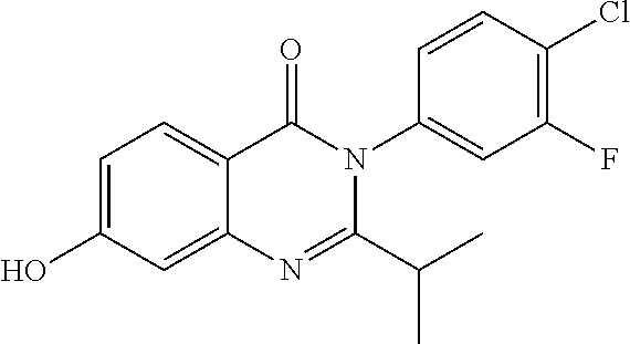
C1=C(O)C=C2C(=C1)C(=O)N(C1=CC(F)=C(Cl)C=C1)C(C(C)C)=N2
